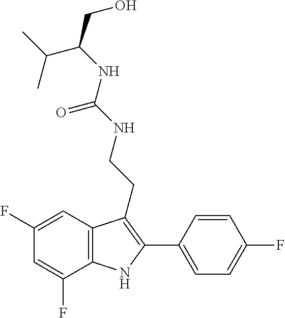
C1=C(F)C2=C(C=C1F)C(CCNC(NC(CO)C(C)C)=O)=C(C1=CC=C(F)C=C1)N2
